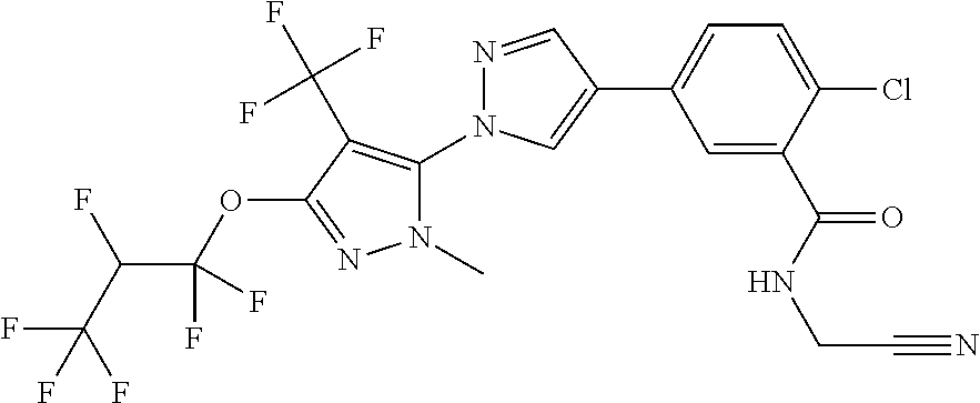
C1=C(C(NCC#N)=O)C(Cl)=CC=C1C1=CN(C2=C(C(F)(F)F)C(OC(C(C(F)(F)F)F)(F)F)=NN2C)N=C1
